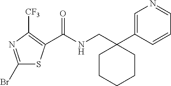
C1(Br)=NC([CF3])=C(C(NCC2(C3=CN=CC=C3)CCCCC2)=O)S1
